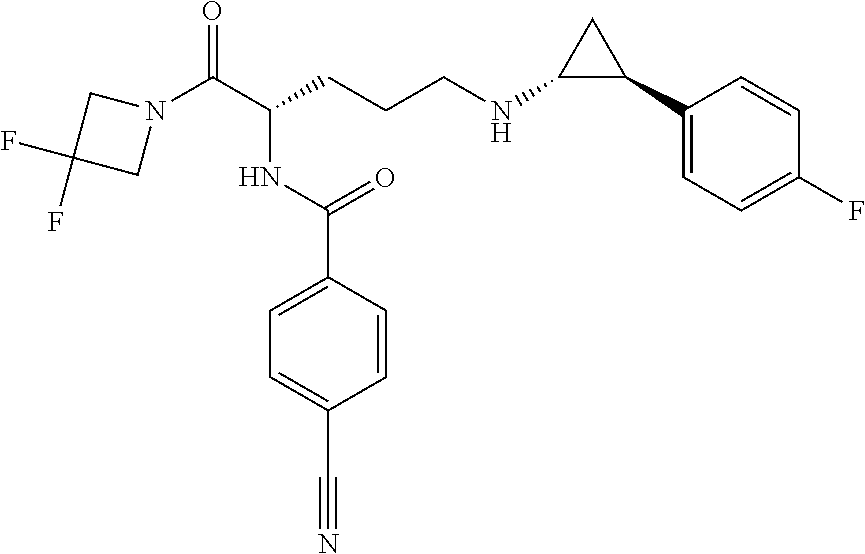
N1(C(C(CCCNC2C(C3=CC=C(F)C=C3)C2)NC(C2=CC=C(C#N)C=C2)=O)=O)CC(F)(F)C1
